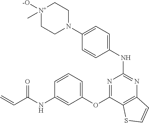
N1=C(OC2=CC=CC(NC(C=C)=O)=C2)C2=C(N=C1NC1=CC=C(N3CC[N+]([-O])(C)CC3)C=C1)C=CS2
